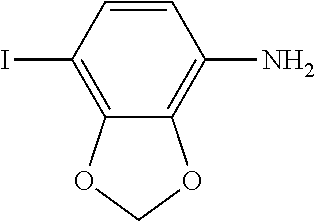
C12=C(I)C=CC(N)=C1OCO2
